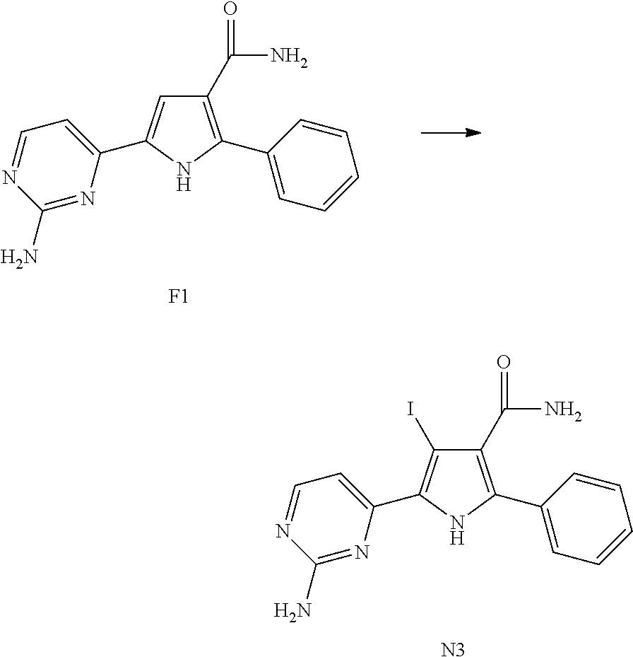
C1(C2=CC(C(N)=O)=C(C3=CC=CC=C3)N2)=CC=NC(N)=N1.[F1].C1(C2=C(I)C(C(N)=O)=C(C3=CC=CC=C3)N2)=CC=NC(N)=N1.[N3]
